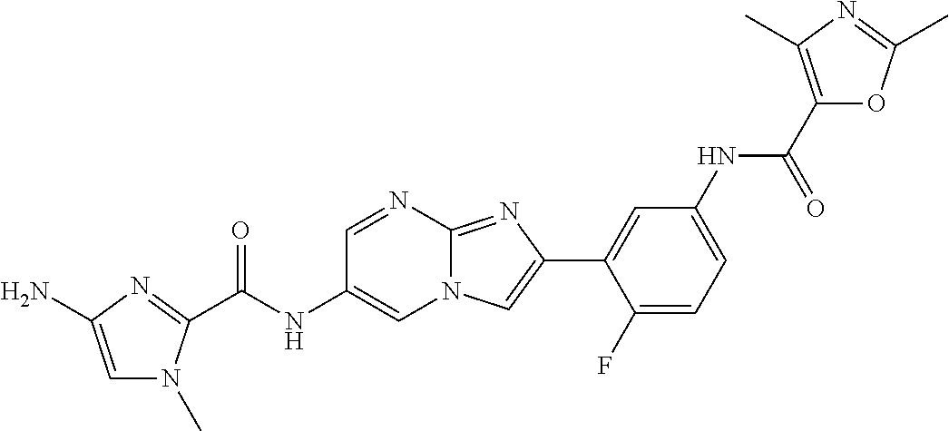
C1=NC2=NC(C3=CC(NC(C4=C(C)N=C(C)O4)=O)=CC=C3F)=CN2C=C1NC(=O)C1=NC(N)=CN1C
